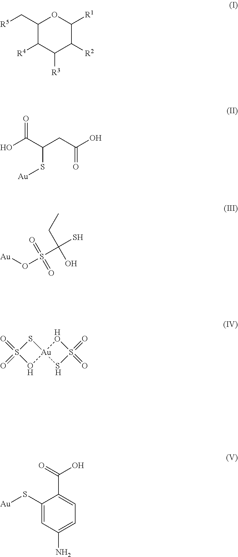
C1(C[R5])C([R4])C([R3])C([R2])C([R1])O1.OC(C(CC(O)=O)S[Au])=O.[Au]OS(=O)(=O)C(CC)(O)S.S1S(=O)(=O)O[Au]12SS(=O)(=O)[HO]2.C1(S[Au])=CC(N)=CC=C1C(=O)O
